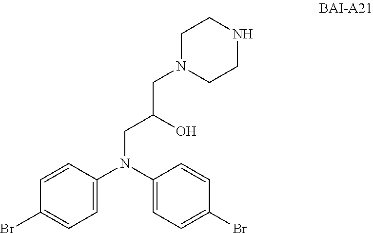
C1=CC(N(C2=CC=C(Br)C=C2)CC(CN2CCNCC2)O)=CC=C1Br
